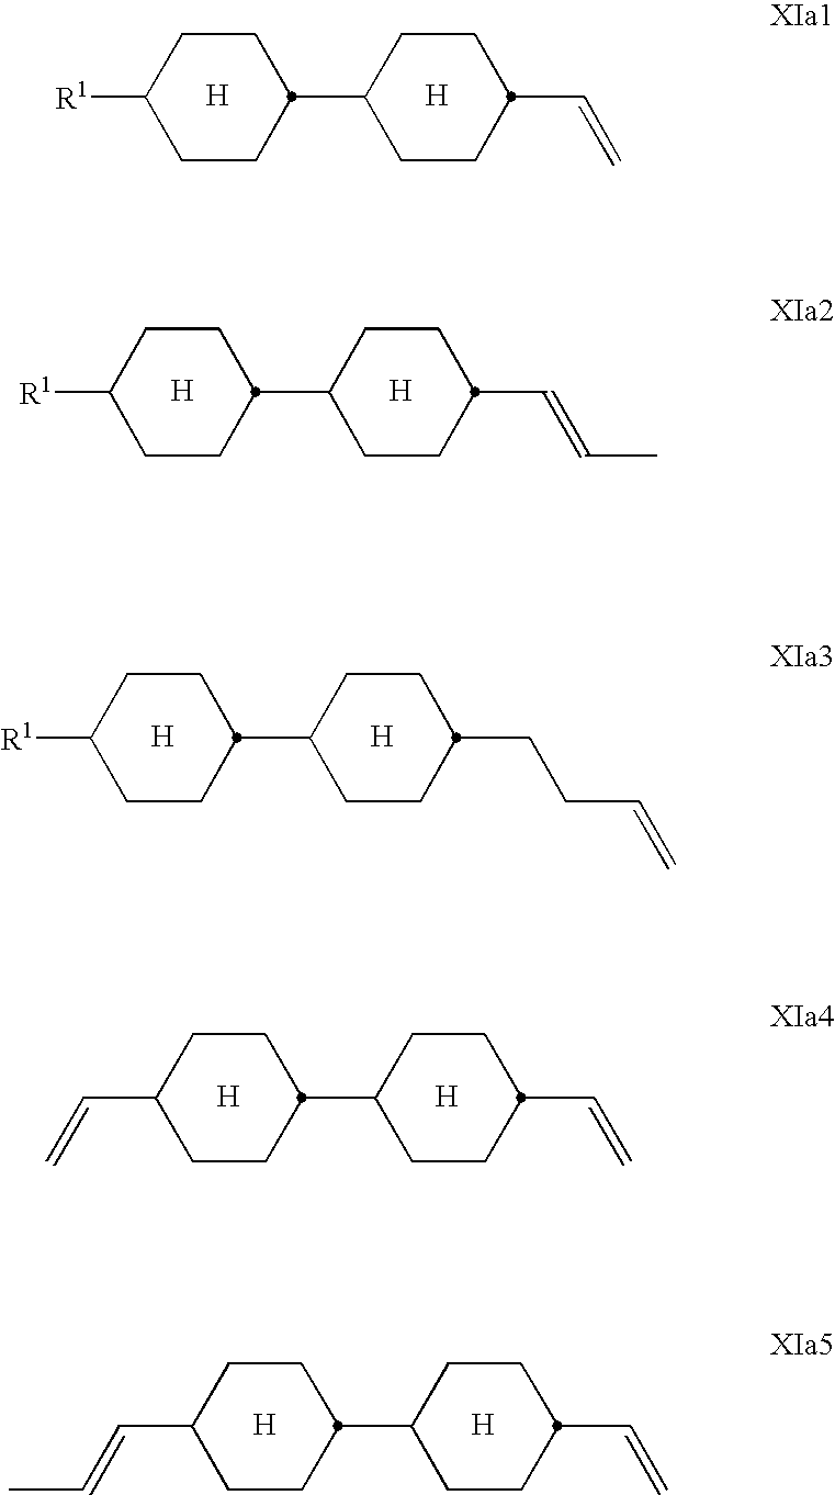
[H].C1CC(C2CCC(C=C)CC2)CCC1[R1].[H].[H].C1CC(C2CCC(C=CC)CC2)CCC1[R1].[H].[H].C1CC(C2CCC(CCC=C)CC2)CCC1[R1].[H].[H].C1CC(C2CCC(C=C)CC2)CCC1C=C.[H].[H].C1CC(C2CCC(C=C)CC2)CCC1C=CC.[H]
